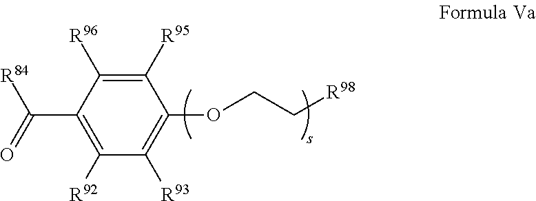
C1([R92])=C(C([R84])=O)C([R96])=C([R95])C(OCC[R98])=C1[R93]
